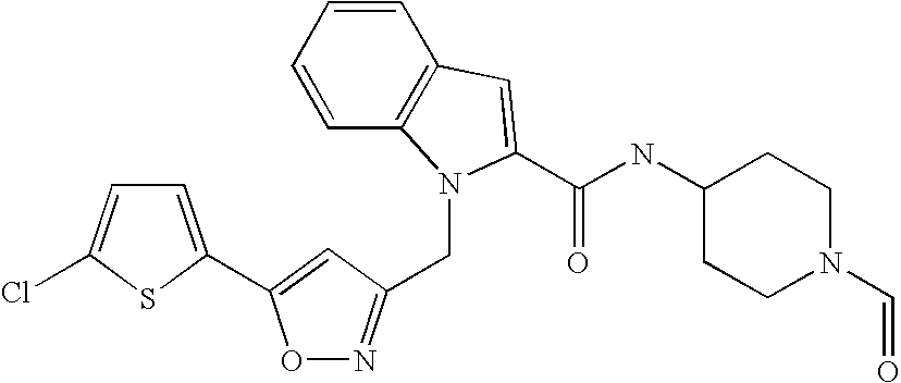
O1N=C(CN2C3=C(C=CC=C3)C=C2C(NC2CCN(C=O)CC2)=O)C=C1C1=CC=C(Cl)S1
